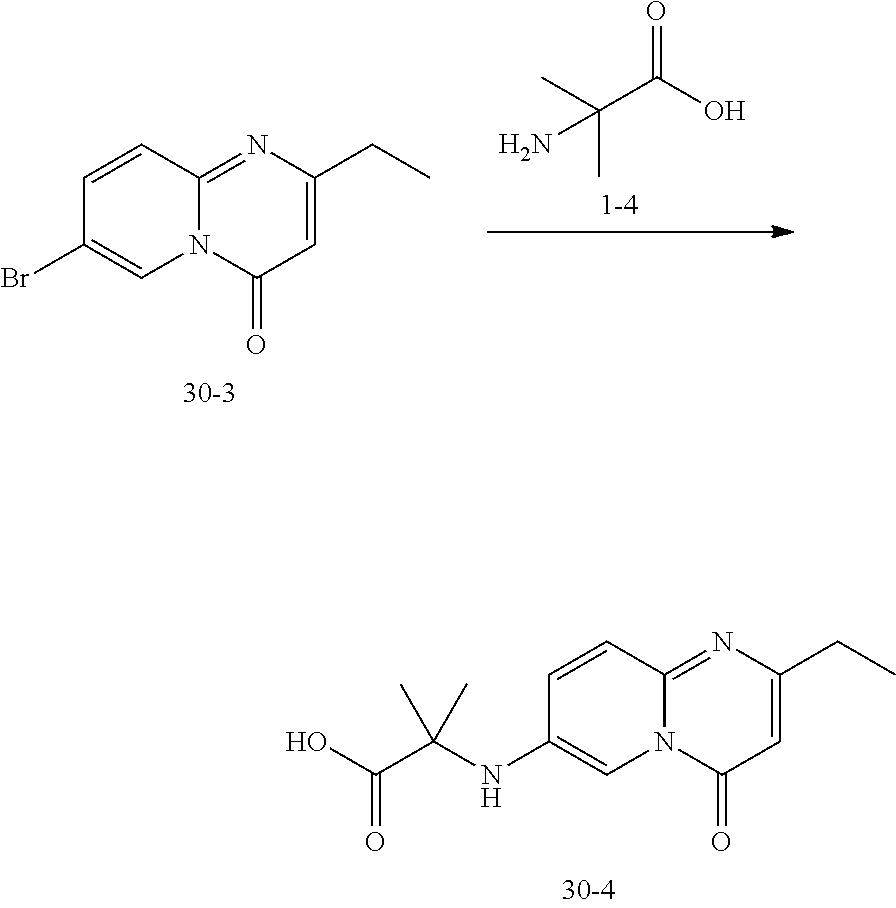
C1=C(CC)N=C2N(C1=O)C=C(NC(C(O)=O)(C)C)C=C2.C1=C(CC)N=C2N(C1=O)C=C(Br)C=C2.CC(C(O)=O)(C)N
